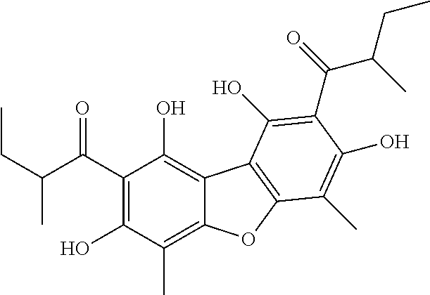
C1(C(C(C)CC)=O)=C(O)C(C)=C2C(=C1O)C1=C(O2)C(C)=C(O)C(C(C(CC)C)=O)=C1O
